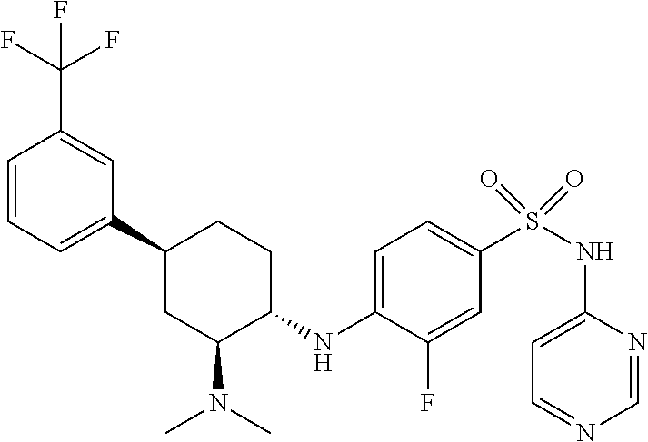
FC(C1=CC(C2CC(N(C)C)C(NC3=CC=C(S(=O)(=O)NC4=CC=NC=N4)C=C3F)CC2)=CC=C1)(F)F
